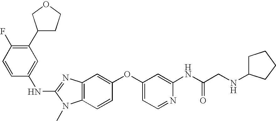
C1(C2CCOC2)=C(F)C=CC(NC2=NC3=C(N2C)C=CC(OC2=CC=NC(NC(CNC4CCCC4)=O)=C2)=C3)=C1
